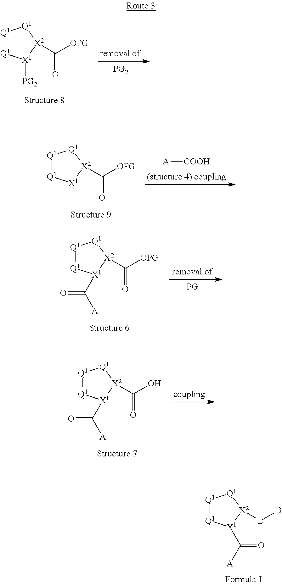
[Q1]1[Q1][X1](C([A])=O)[X2](C(O)=O)[Q1]1.[Q1]1[Q1][X1](C(=O)[A])[X2]([L]B)[Q1]1.[Q1]1[Q1][X1]([PG2])[X2](C([OPG])=O)[Q1]1.[Q1]1[Q1][X1][X2](C([OPG])=O)[Q1]1.[A][COOH].[Q1]1[Q1][X1](C([A])=O)[X2](C([OPG])=O)[Q1]1
